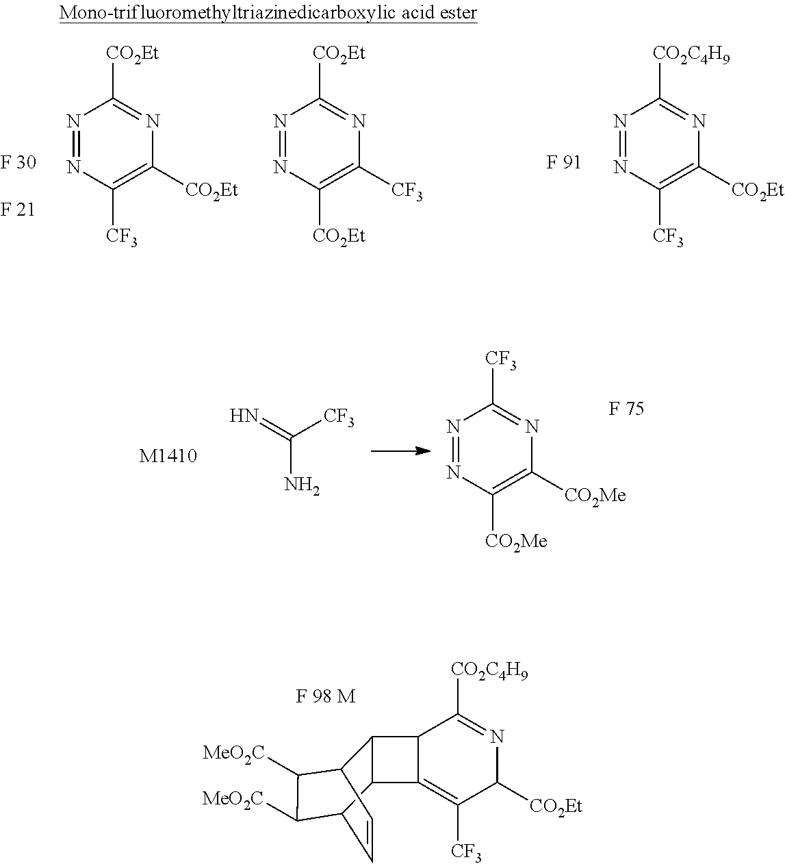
C12C(=C([CF3])C([CO2Et])N=C1[CO2C4H9])C1C2C2C=CC1C([MeO2C])C2[MeO2C].N1=NC([CF3])=C([CO2Et])N=C1[CO2Et].N1=NC([CO2Et])=C([CF3])N=C1[CO2Et].N1=NC([CF3])=C([CO2Et])N=C1[CO2C4H9].C(N)(=N)[CF3].[M1410].N1=NC([CO2Me])=C([CO2Me])N=C1[CF3]
